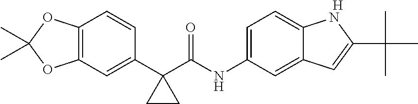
C12=C(C=C(C3(C(NC4=CC=C5C(=C4)C=C(C(C)(C)C)N5)=O)CC3)C=C1)OC(C)(C)O2.[H]
